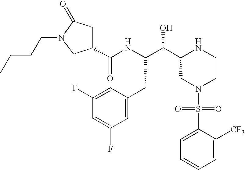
C1(C(NC(C(C2CN(S(=O)(=O)C3=CC=CC=C3[CF3])CCN2)O)CC2=CC(F)=CC(F)=C2)=O)CC(=O)N(CCCC)C1
